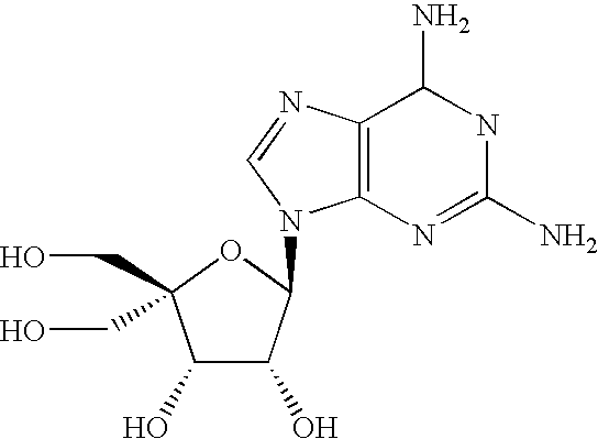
C1(O)C(O)C(N2C3=C(N=C2)C(N)NC(N)=N3)OC1(CO)CO
